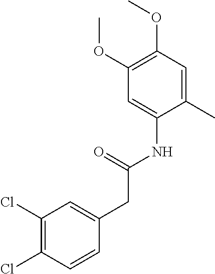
C1(C)=CC(OC)=C(OC)C=C1NC(CC1=CC(Cl)=C(Cl)C=C1)=O
